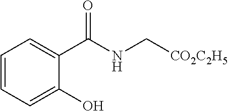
C1=CC=C(O)C(C(NC[CO2C2H5])=O)=C1
